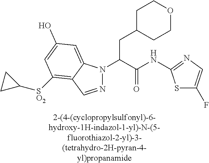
C1C(CC(N2N=CC3=C([SO2]C4CC4)C=C(O)C=C23)C(NC2=NC=C(F)S2)=O)CCOC1
